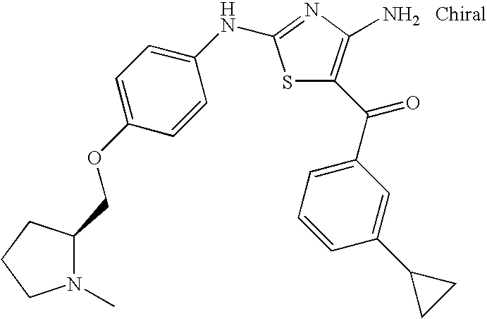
S1C(C(C2=CC=CC(C3CC3)=C2)=O)=C(N)N=C1NC1=CC=C(OCC2N(C)CCC2)C=C1
